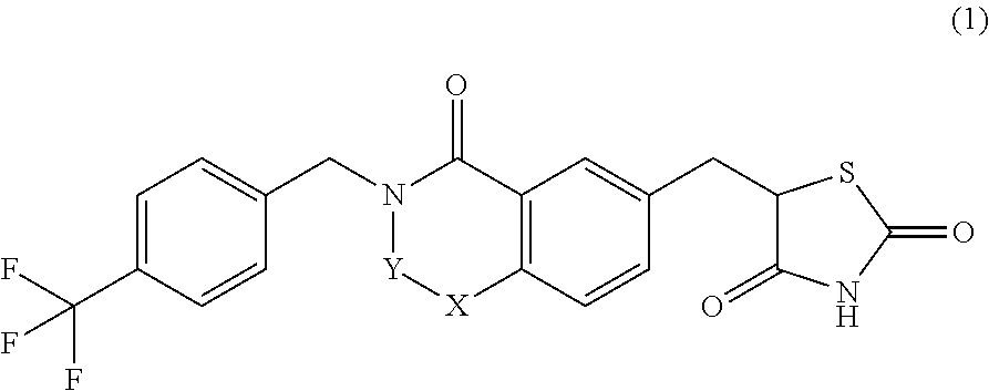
C1=C(C(F)(F)F)C=CC(CN2C(=O)C3=C([X][Y]2)C=CC(CC2C(=O)NC(=O)S2)=C3)=C1
